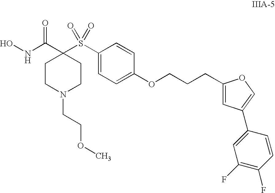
ONC(C1(S(C2=CC=C(OCCCC3=CC(C4=CC(F)=C(F)C=C4)=CO3)C=C2)(=O)=O)CCN(CCOC)CC1)=O
